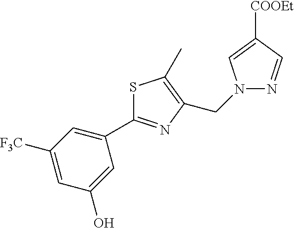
C(C1=C(C)SC(C2=CC([F3C])=CC(O)=C2)=N1)N1C=C([COOEt])C=N1
